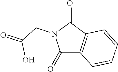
C1(=O)C2=C(C(=O)N1CC(=O)O)C=CC=C2
